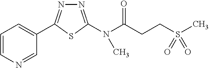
C1=CN=CC(C2=NN=C(N(C(CCS(C)(=O)=O)=O)C)S2)=C1
